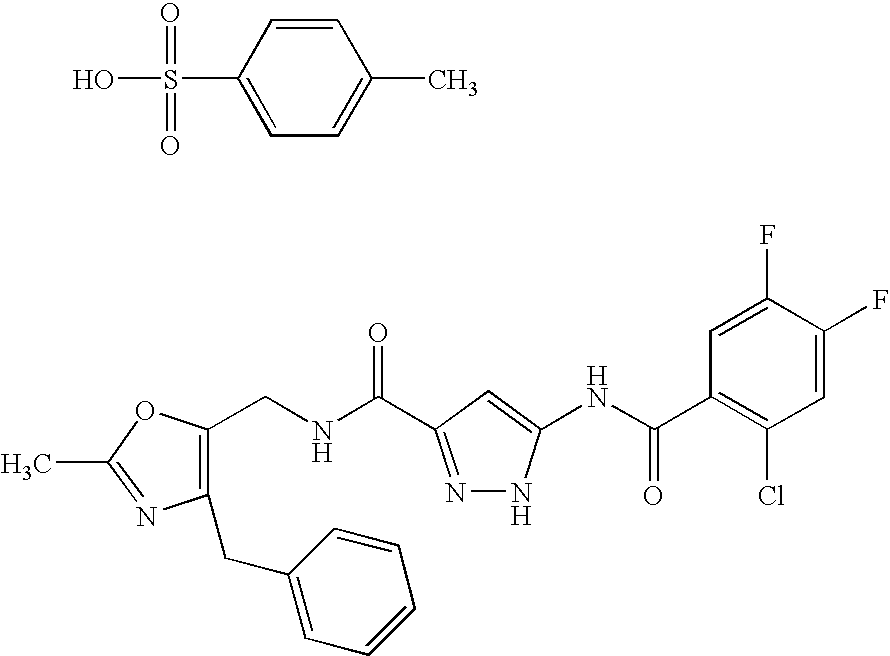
C1(CNC(=O)C2=NNC(NC(C3=C(Cl)C=C(F)C(F)=C3)=O)=C2)=C(CC2=CC=CC=C2)N=C(C)O1.C1=CC(S(O)(=O)=O)=CC=C1C
